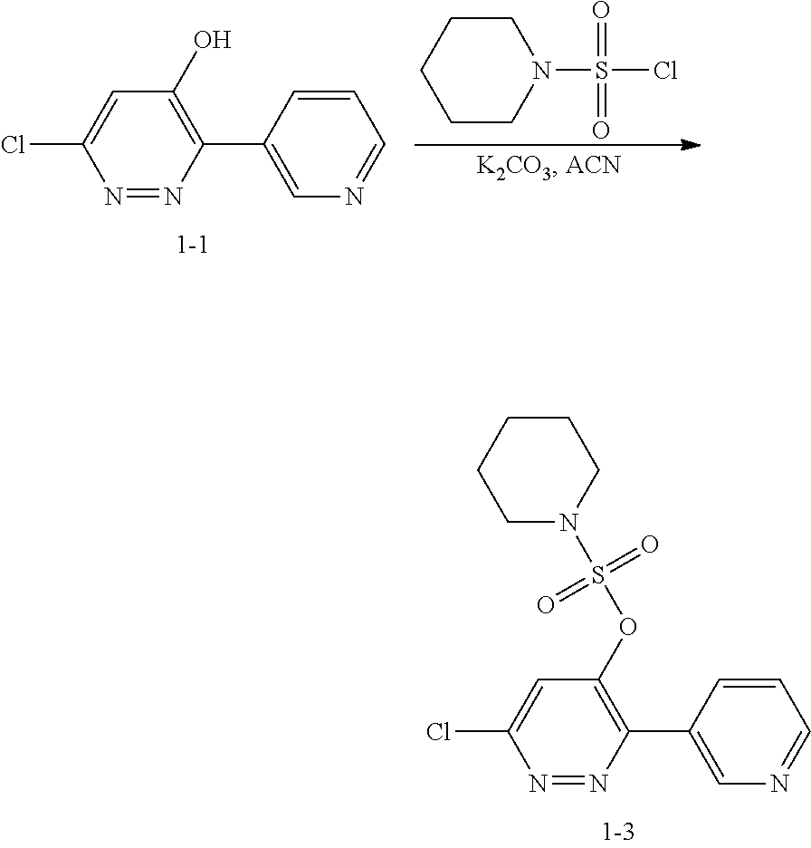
N1=NC(C2=CN=CC=C2)=C(OS(=O)(=O)N2CCCCC2)C=C1Cl.N1=NC(C2=CN=CC=C2)=C(O)C=C1Cl.C1CN(S(=O)(=O)Cl)CCC1
